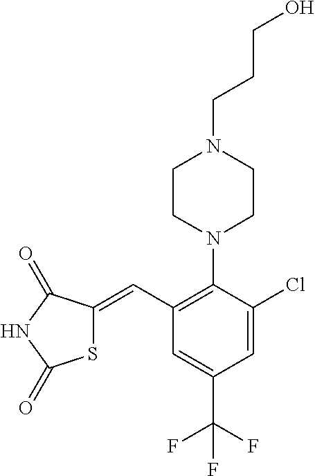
N1(C2=C(C=C3SC(=O)NC3=O)C=C(C(F)(F)F)C=C2Cl)CCN(CCCO)CC1
